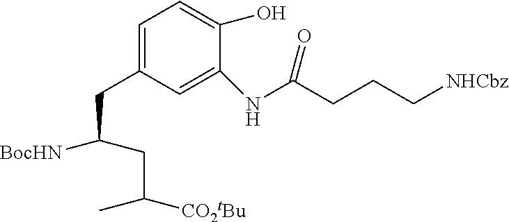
C1=C(CC([BocHN])CC([CO2tBu])C)C=C(NC(CCC[NHCbz])=O)C(O)=C1
